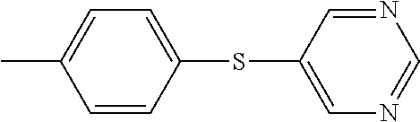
CC1=CC=C(SC2=CN=CN=C2)C=C1
